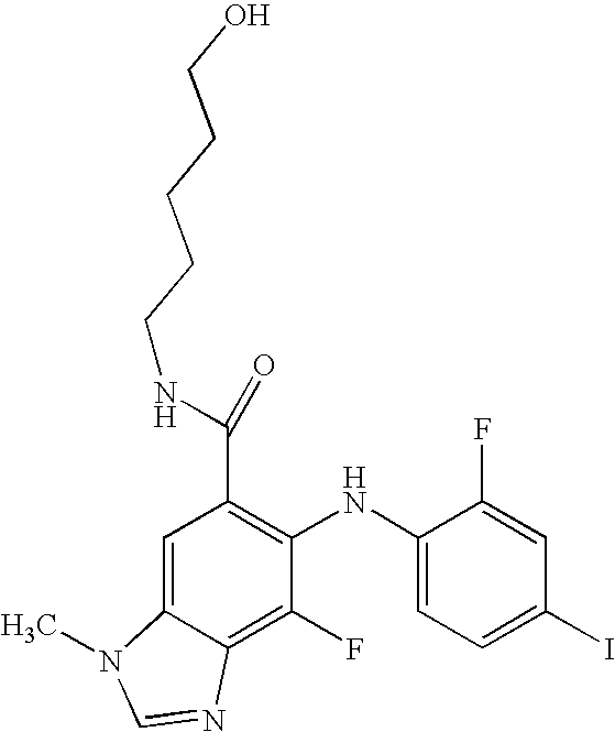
C(C1=C(NC2=CC=C(I)C=C2F)C(F)=C2C(=C1)N(C)C=N2)(NCCCCCO)=O
